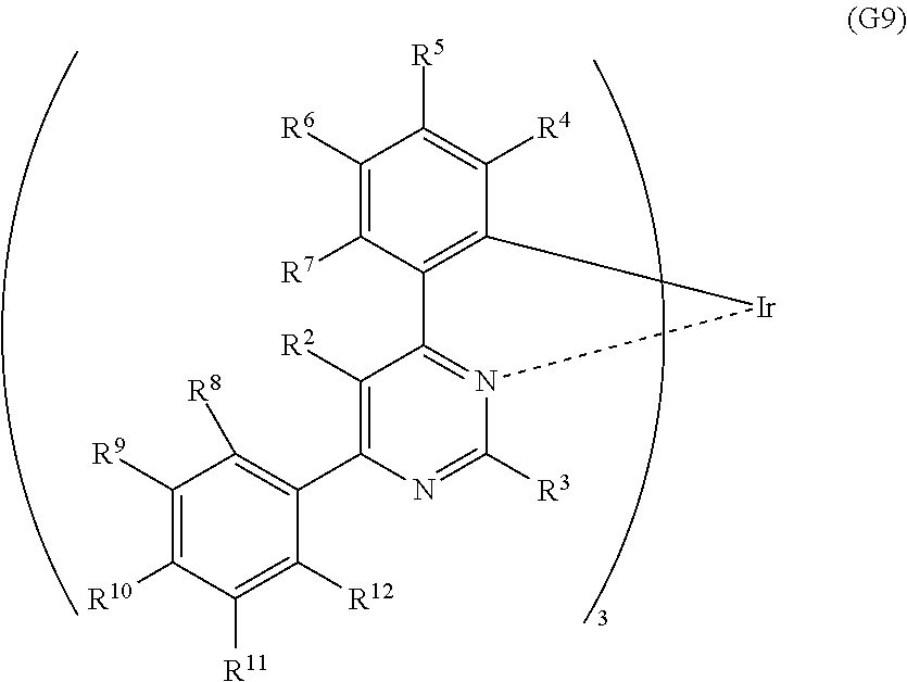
C1([R9])=C([R10])C([R11])=C([R12])C(C2=C([R2])C3=N(C([R3])=N2)[Ir]C2=C3C([R7])=C([R6])C([R5])=C2[R4])=C1[R8]
